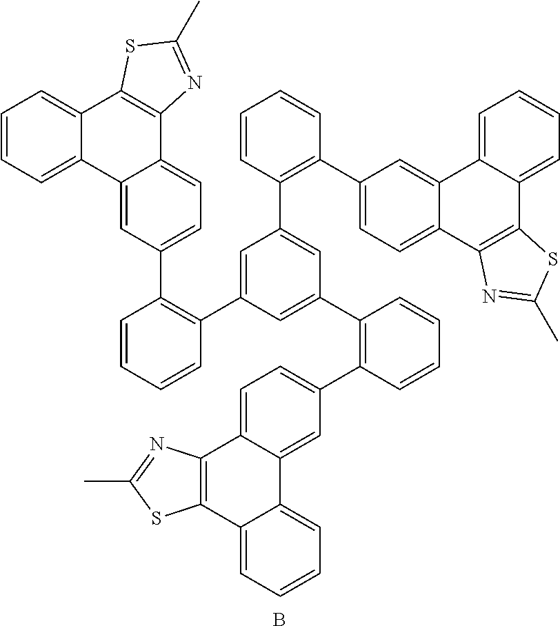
C12=C(C3=CC=C(C4=C(C5=CC(C6=C(C7=CC=C8C(=C7)C7=CC=CC=C7C7=C8N=C(C)S7)C=CC=C6)=CC(C6=C(C7=CC=C8C(=C7)C7=CC=CC=C7C7=C8N=C(C)S7)C=CC=C6)=C5)C=CC=C4)C=C3C3=CC=CC=C13)N=C(C)S2.B
